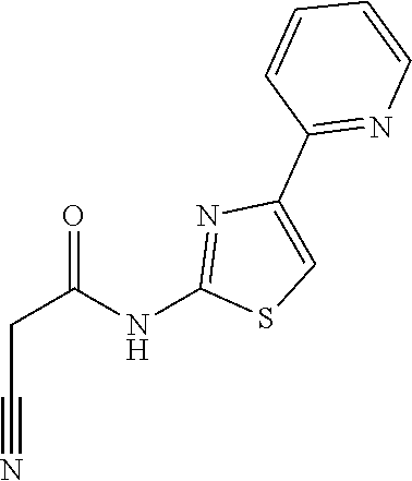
C1(C2=NC=CC=C2)=CSC(NC(CC#N)=O)=N1
